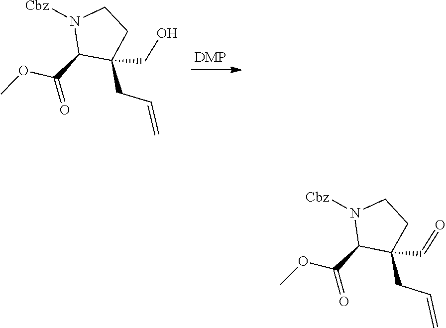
C1C(CO)(CC=C)C(C(=O)OC)N([Cbz])C1.C1C(C=O)(CC=C)C(C(=O)OC)N([Cbz])C1
